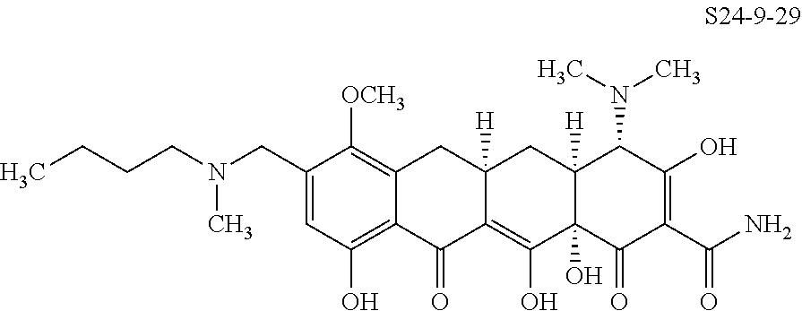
C1=C(CN(CCCC)C)C([OCH3])=C2C(=C1O)C(=O)C1=C(O)C3(O)C([H])(CC1([H])C2)C(N(C)C)C(O)=C(C(N)=O)C3=O
